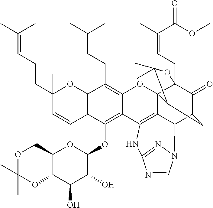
C12=C(C=CC(CCC=C(C)C)(C)O1)C(OC1OC3C(C(O)C1O)OC(C)(C)OC3)=C1C(=C2CC=C(C)C)OC23C4(CC=C(C)C(OC)=O)C(=O)C(CC2C(C)(C)O4)C2C3=C1NC1=NN2C=N1
